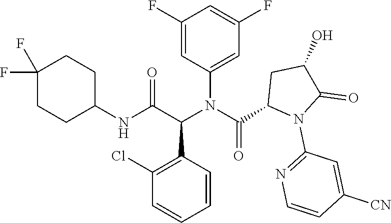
C1=CC(C(C(NC2CCC(F)(F)CC2)=O)N(C(C2N(C3=NC=CC([CN])=C3)C(=O)C(O)C2)=O)C2=CC(F)=CC(F)=C2)=C(Cl)C=C1
